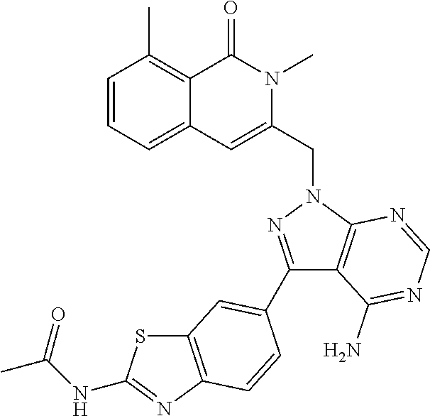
C1=CC=C2C(=C1C)C(=O)N(C)C(CN1C3=C(C(N)=NC=N3)C(C3=CC4=C(N=C(NC(C)=O)S4)C=C3)=N1)=C2
